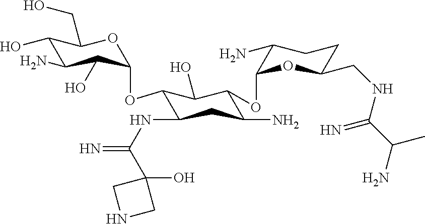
C1(O)C(N)C(O)C(OC2C(NC(=N)C3(O)CNC3)CC(N)C(OC3OC(CNC(C(N)C)=N)CCC3N)C2O)OC1CO
